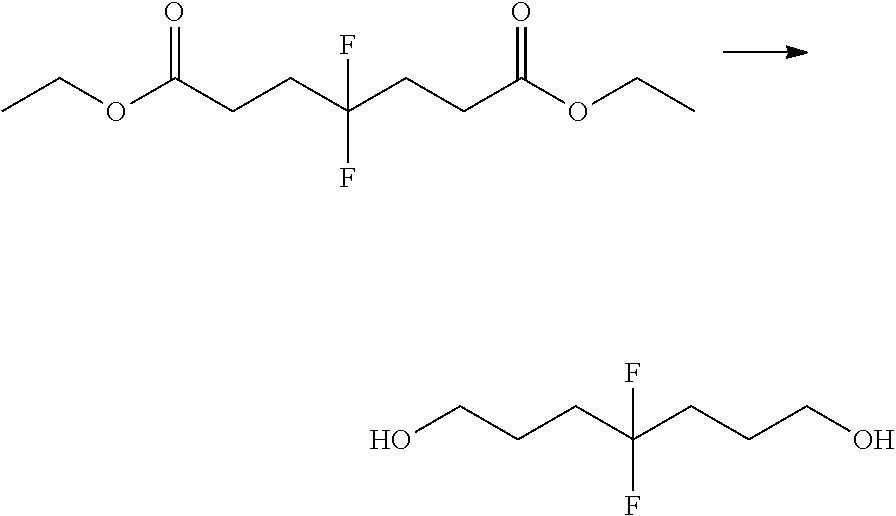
CCOC(CCC(CCC(OCC)=O)(F)F)=O.OCCCC(CCCO)(F)F
